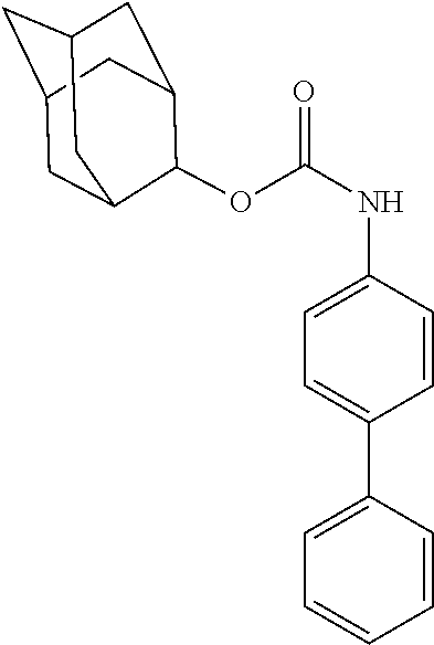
C1C2CC3CC(C(OC(NC4=CC=C(C5=CC=CC=C5)C=C4)=O)C1C3)C2
